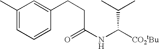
C1(C)=CC=CC(CCC(NC([CO2tBu])C(C)C)=O)=C1
